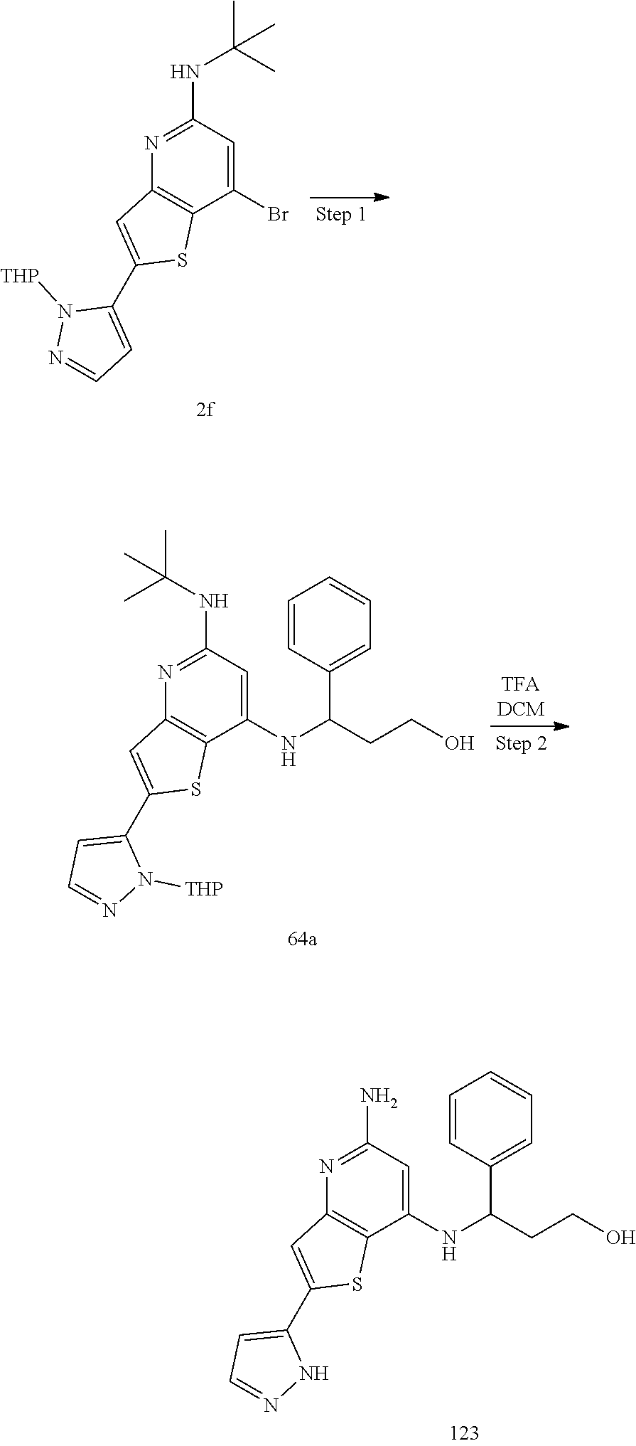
N1=C(NC(C)(C)C)C=C(Br)C2=C1C=C(C1=CC=NN1[THP])S2.N1=C(N)C=C(NC(CCO)C2=CC=CC=C2)C2=C1C=C(C1=CC=NN1)S2.N1=C(NC(C)(C)C)C=C(NC(CCO)C2=CC=CC=C2)C2=C1C=C(C1=CC=NN1[THP])S2
